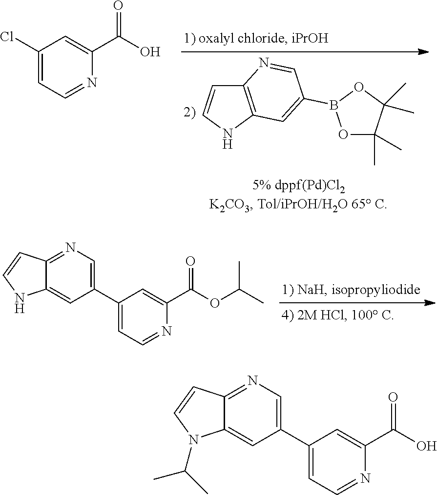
C12=C(NC=C1)C=C(B1OC(C)(C)C(C)(C)O1)C=N2.C1(Cl)=CC=NC(C(O)=O)=C1.C1(C2=CN=C3C(=C2)NC=C3)=CC=NC(C(OC(C)C)=O)=C1.C1(C2=CN=C3C(=C2)N(C(C)C)C=C3)=CC=NC(C(O)=O)=C1
